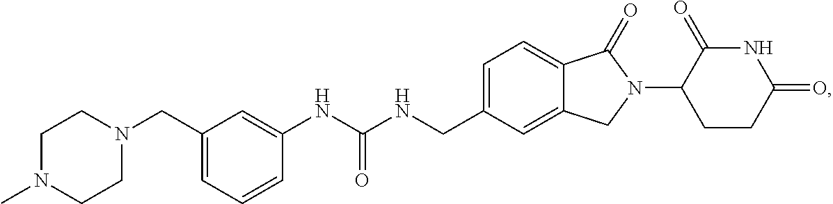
C1=C(CN2CCN(C)CC2)C=C(NC(NCC2=CC=C3C(=C2)CN(C2CCC(=O)NC2=O)C3=O)=O)C=C1
